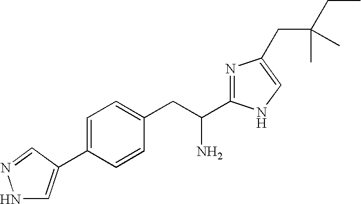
C1(C2=CNN=C2)=CC=C(CC(C2=NC(CC(CC)(C)C)=CN2)N)C=C1
